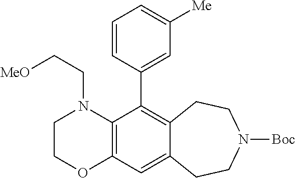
C12=C(C=C3C(=C1C1=CC([Me])=CC=C1)CCN([Boc])CC3)OCCN2CC[MeO]
